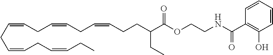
C(C=CCC=CCC=CCCC(C(OCCNC(C1=C(O)C=CC=C1)=O)=O)CC)C=CCC=CCC
